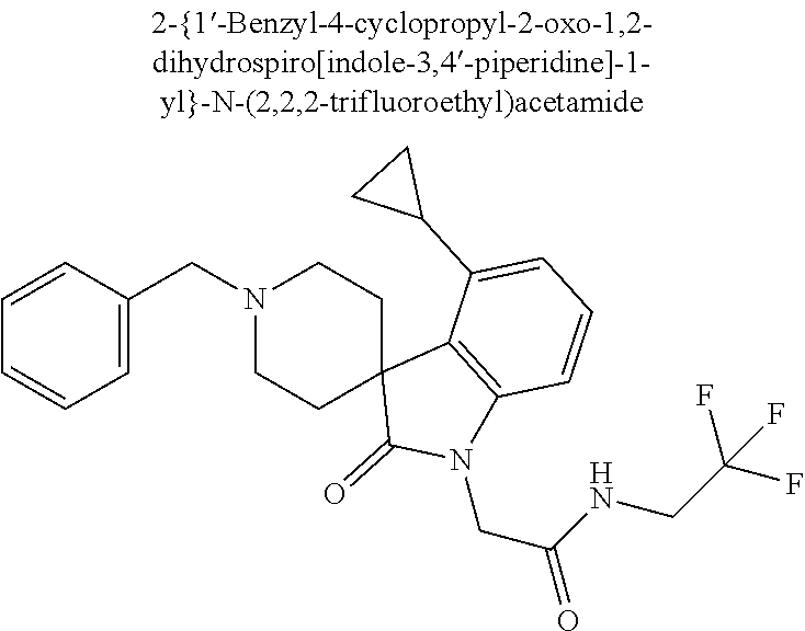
N1(CC2=CC=CC=C2)CCC2(CC1)C(=O)N(CC(NCC(F)(F)F)=O)C1=C2C(C2CC2)=CC=C1
